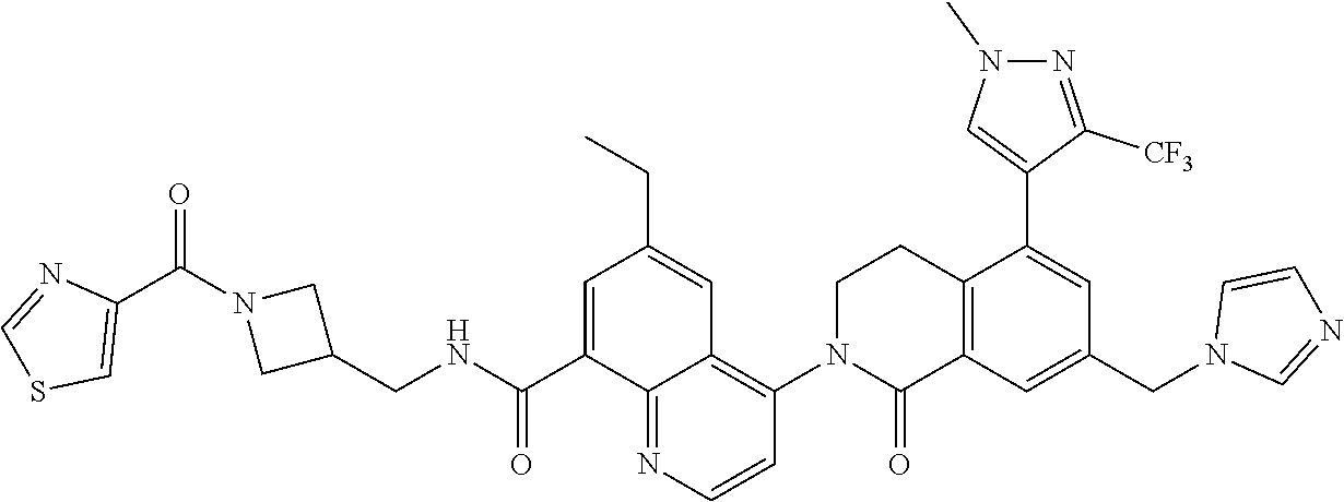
C12=C(C=C(CN3C=NC=C3)C=C1C1=CN(C)N=C1[CF3])C(=O)N(C1=C3C(=NC=C1)C(C(NCC1CN(C(=O)C4=CSC=N4)C1)=O)=CC(CC)=C3)CC2
